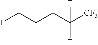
ICCCC([CF3])(F)F
